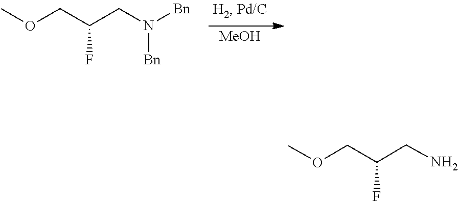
N(CC(COC)F)([Bn])[Bn].[MeOH].O(C)CC(CN)F
